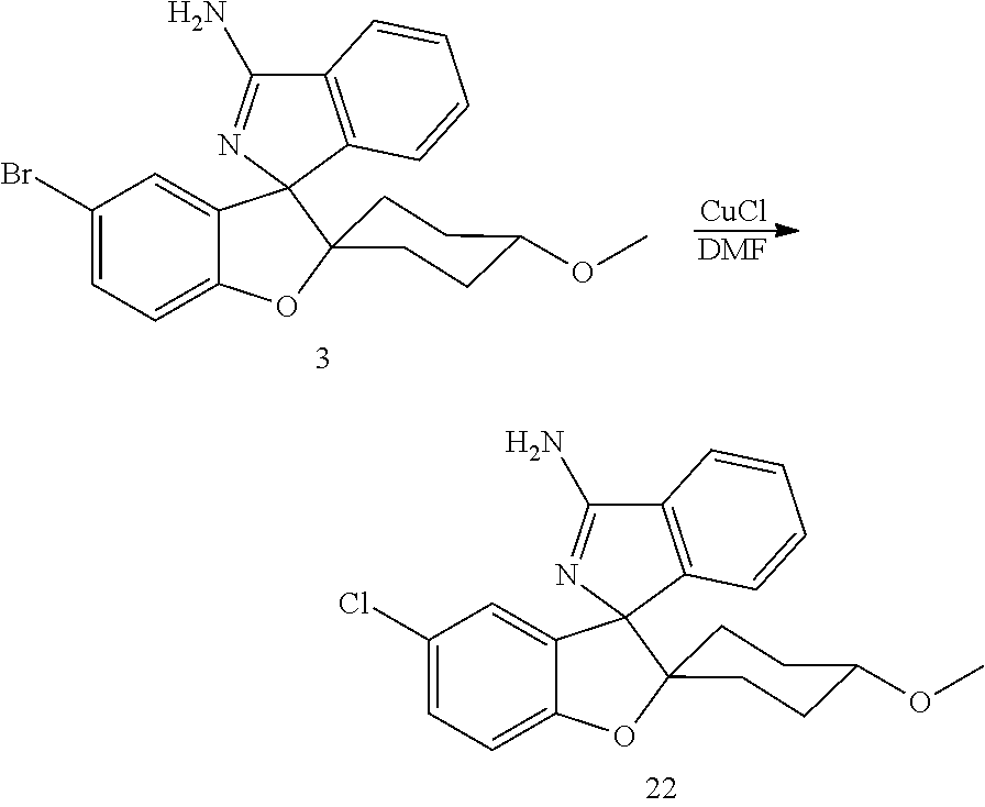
C1(Br)=CC=C2C(=C1)C1(N=C(N)C3=C1C=CC=C3)C1(O2)CCC(OC)CC1.[CuCl].[DMF].C1(Cl)=CC=C2C(=C1)C1(N=C(N)C3=C1C=CC=C3)C1(O2)CCC(OC)CC1
